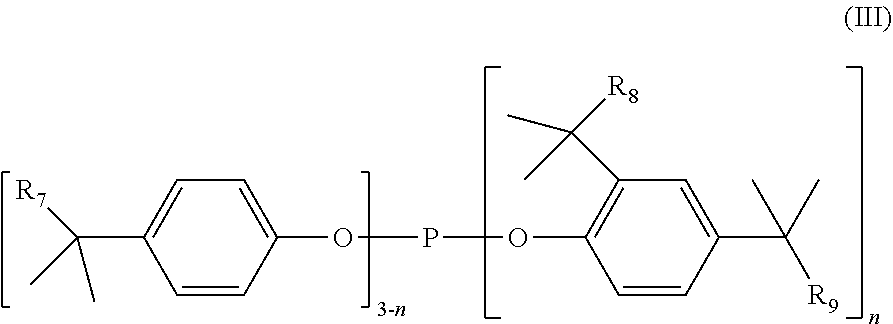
C1=C(C(C)([R7])C)C=CC(OPOC2=C(C(C)(C)[R8])C=C(C(C)([R9])C)C=C2)=C1
